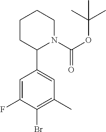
C1=C(F)C(Br)=C(C)C=C1C1N(C(OC(C)(C)C)=O)CCCC1
